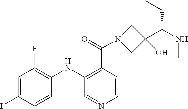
C1=C(I)C=CC(NC2=C(C(=O)N3CC(O)(C(NC)CC)C3)C=CN=C2)=C1F
